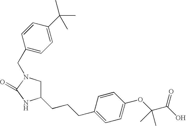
C1N(CC2=CC=C(C(C)(C)C)C=C2)C(=O)NC1CCCC1=CC=C(OC(C(=O)O)(C)C)C=C1
